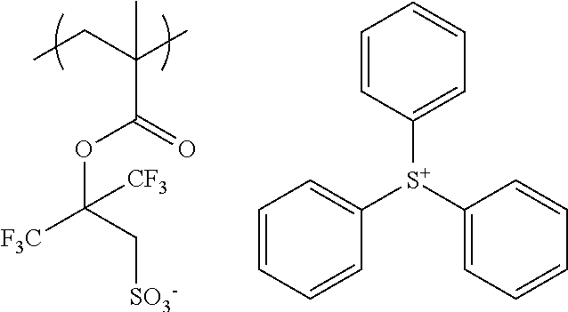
CCC(C)(C)C(=O)OC([F3C])([CF3])C[SO3-].C1=CC([S+](C2=CC=CC=C2)C2=CC=CC=C2)=CC=C1
